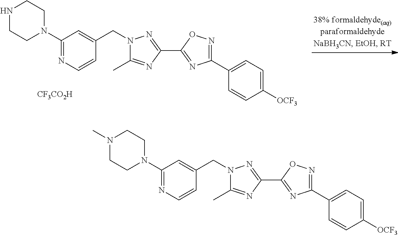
C1(N2CCNCC2)=NC=CC(CN2C(C)=NC(C3=NC(C4=CC=C([OCF3])C=C4)=NO3)=N2)=C1.[CF3CO2H].C1(N2CCN(C)CC2)=NC=CC(CN2C(C)=NC(C3=NC(C4=CC=C([OCF3])C=C4)=NO3)=N2)=C1
